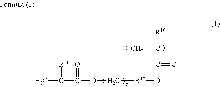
CC([R11])C(=O)OC[R12]OC(C([R10])(C)CC)=O
